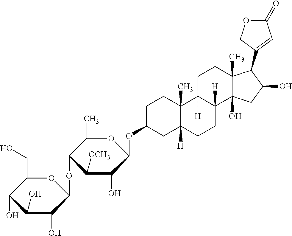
C1C(OC2OC(C)C(OC3OC(CO)C(O)C(O)C3O)C([OCH3])C2O)CC2([H])C(C)(C1)C1([H])C([H])(CC2)C2(O)C(C)(CC1)C(C1=CC(=O)OC1)C(O)C2
